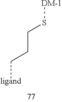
[ligand]CCCS[DM-1]
